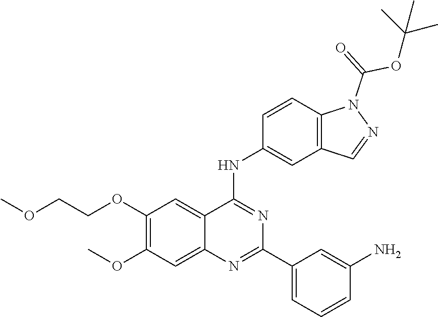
C1(OC)=C(OCCOC)C=C2C(=C1)N=C(C1=CC=CC(N)=C1)N=C2NC1=CC2=C(C=C1)N(C(=O)OC(C)(C)C)N=C2
